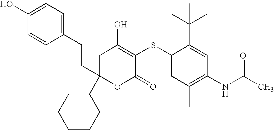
C1(C2(CCC3=CC=C(O)C=C3)OC(=O)C(SC3=CC(C)=C(NC(C)=O)C=C3C(C)(C)C)=C(O)C2)CCCCC1
